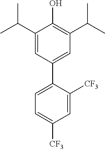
C1(C(C)C)=CC(C2=CC=C([CF3])C=C2[CF3])=CC(C(C)C)=C1O
